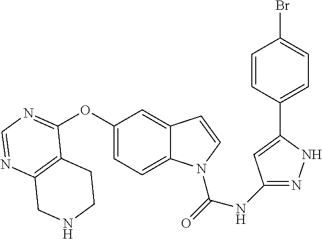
C12=C(N=CN=C1OC1=CC=C3C(=C1)C=CN3C(=O)NC1=NNC(C3=CC=C(Br)C=C3)=C1)CNCC2
